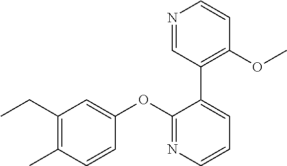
C1(CC)=C(C)C=CC(OC2=NC=CC=C2C2=C(OC)C=CN=C2)=C1
